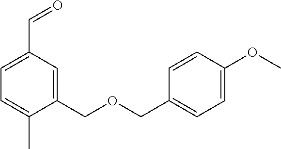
C1=C(C=O)C=C(COCC2=CC=C(OC)C=C2)C(C)=C1
